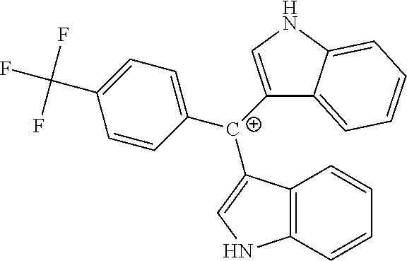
C12=C(C=CC=C1)NC=C2[C+](C1=CNC2=CC=CC=C12)C1=CC=C(C(F)(F)F)C=C1
